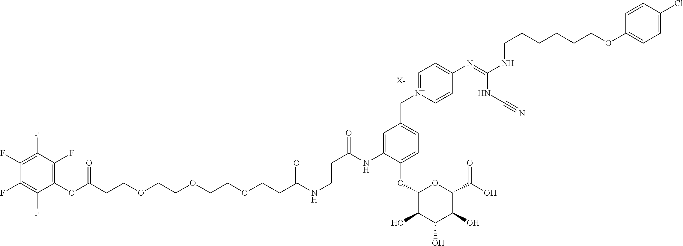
C(CCOCCOCCOCCC(NCCC(=O)NC1=CC(C[N+]2=CC=C(N=C(NCCCCCCOC3=CC=C(Cl)C=C3)NC#N)C=C2)=CC=C1OC1C(O)C(O)C(O)C(C(O)=O)O1)=O)(OC1=C(F)C(F)=C(F)C(F)=C1F)=O.[X-]
